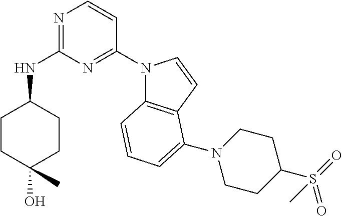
C1CC(O)(C)CCC1NC1=NC=CC(N2C3=C(C=C2)C(N2CCC(S(=O)(=O)C)CC2)=CC=C3)=N1
